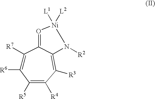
C1([R7])=C([R6])C([R5])=C([R4])C([R3])=C2C1=O[Ni]([L1])([L2])N2[R2]
